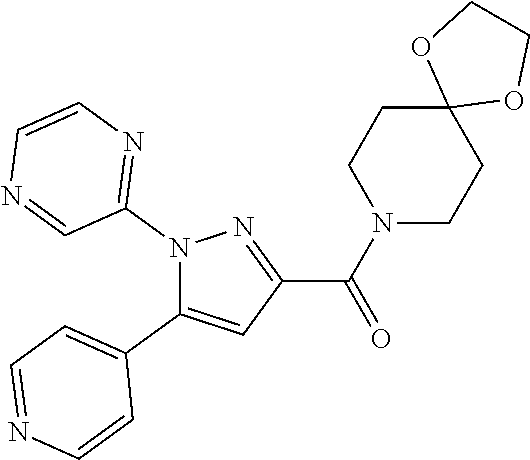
N1(C2=NC=CN=C2)C(C2=CC=NC=C2)=CC(C(N2CCC3(CC2)OCCO3)=O)=N1
